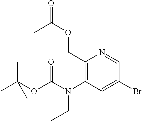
CC(OC(N(C1=C(COC(=O)C)N=CC(Br)=C1)CC)=O)(C)C
